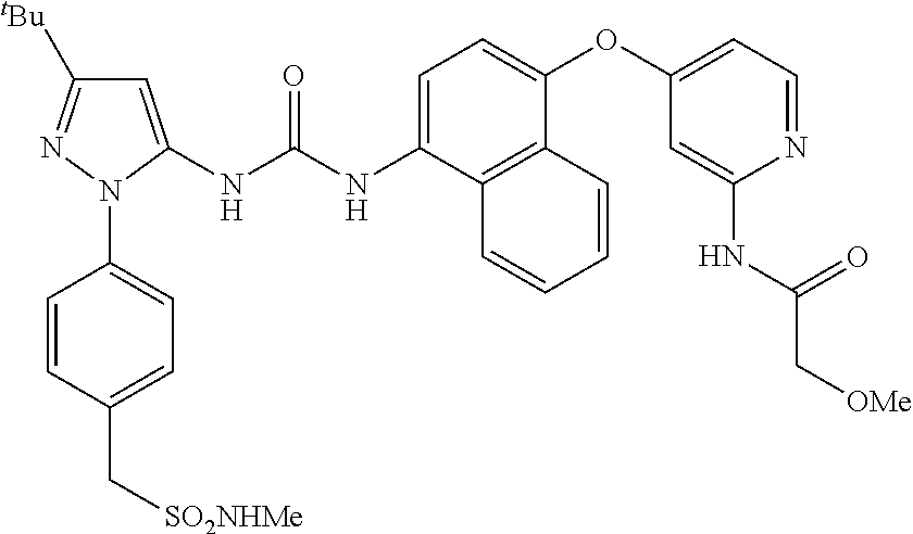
C1=CC(C[SO2NHMe])=CC=C1N1C(NC(NC2=CC=C(OC3=CC=NC(NC(C[OMe])=O)=C3)C3=C2C=CC=C3)=O)=CC([tBu])=N1
